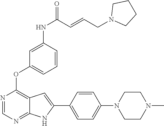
N1=CN=C2C(=C1OC1=CC=CC(NC(=O)C=CCN3CCCC3)=C1)C=C(C1=CC=C(N3CCN(C)CC3)C=C1)N2
